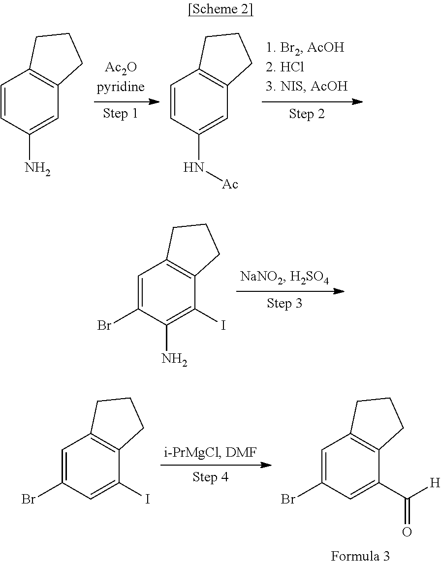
C1=CC(N)=CC2=C1CCC2.C1=CC(N[Ac])=CC2=C1CCC2.C1=C(Br)C(N)=C(I)C2=C1CCC2.C1=C(Br)C=C(I)C2=C1CCC2.C1=C(Br)C=C(C([H])=O)C2=C1CCC2
